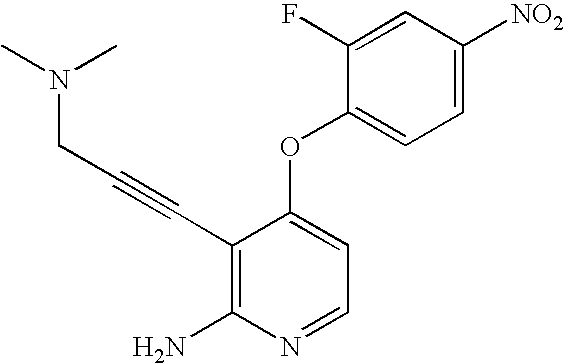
C1(C#CCN(C)C)=C(N)N=CC=C1OC1=CC=C([NO2])C=C1F
